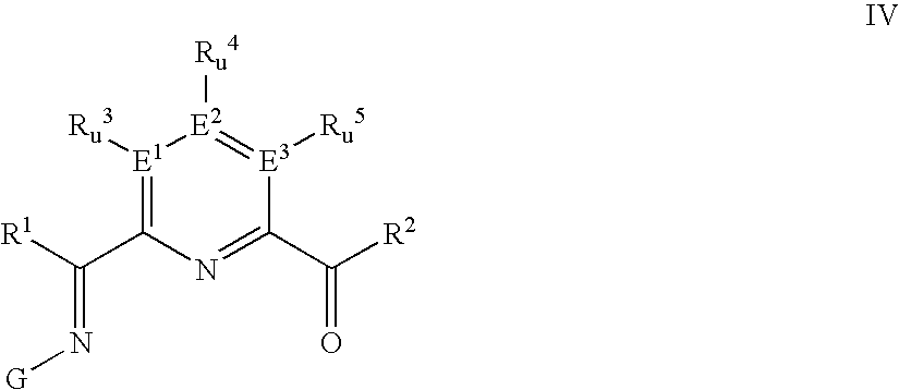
C1(C([R1])=N[G])=[E1]([Ru3])[E2]([Ru4])=[E3]([Ru5])C(C([R2])=O)=N1
